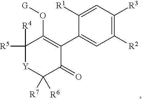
C1([R2])=C([R3])C=C([R1])C(C2=C(O[G])C([R5])([R4])[Y]C([R6])([R7])C2=O)=C1
